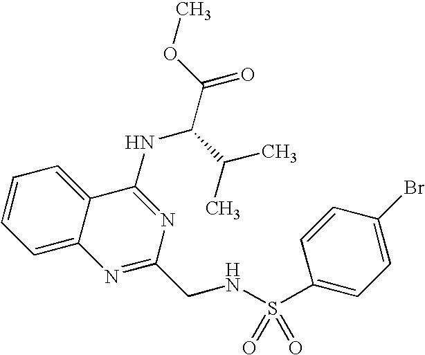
C1=CC=C2C(=C1)C(NC(C(C)C)C(=O)OC)=NC(CNS(=O)(=O)C1=CC=C(Br)C=C1)=N2
